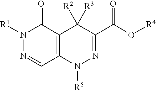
N1([R1])N=CC2=C(C1=O)C([R2])([R3])C(C(O[R4])=O)=NN2[R5]
